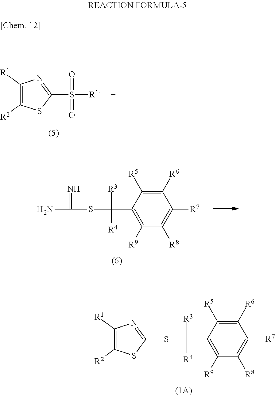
C(SC([R3])([R4])C1=C([R9])C([R8])=C([R7])C([R6])=C1[R5])(=N)N.C1([R1])=C([R2])SC(SC([R3])([R4])C2=C([R9])C([R8])=C([R7])C([R6])=C2[R5])=N1.C1([R1])=C([R2])SC(S([R14])(=O)=O)=N1
